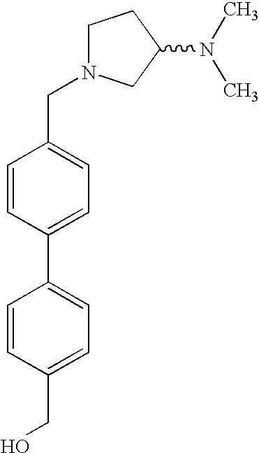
C1N(CC2=CC=C(C3=CC=C(CO)C=C3)C=C2)CC(N(C)C)C1
